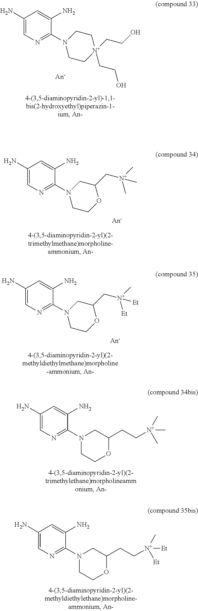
C1(N)=CN=C(N2CCOC(CC[N+]([Et])(C)[Et])C2)C(N)=C1.C1(N)=CN=C(N2CC[N+](CCO)(CCO)CC2)C(N)=C1.C1(N)=CN=C(N2CCOC(C[N+](C)(C)C)C2)C(N)=C1.C1(N)=CN=C(N2CCOC(C[N+](C)([Et])[Et])C2)C(N)=C1.C1(N)=CN=C(N2CCOC(CC[N+](C)(C)C)C2)C(N)=C1
